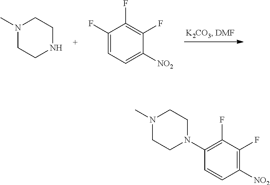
N1(C)CCNCC1.C1(F)=CC=C([NO2])C(F)=C1F.C1(N2CCN(C)CC2)=C(F)C(F)=C([NO2])C=C1
